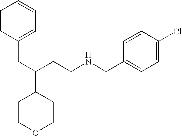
C1COCCC1C(CCNCC1=CC=C(Cl)C=C1)CC1=CC=CC=C1
